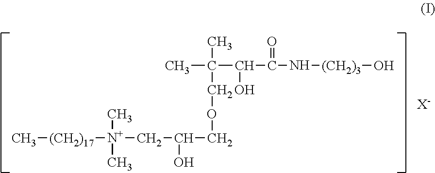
[X-].[(CH2)17](C)[N+](CC(COCC(C)(C)C(C(N[(CH2)3]O)=O)O)O)(C)C
